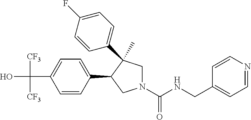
C(C1=CC=C(C2CN(C(NCC3=CC=NC=C3)=O)CC2(C)C2=CC=C(F)C=C2)C=C1)(O)([CF3])[CF3]
